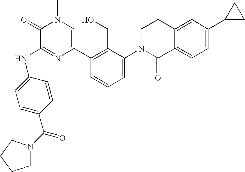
N(C1=NC(C2=C(CO)C(N3C(=O)C4=CC=C(C5CC5)C=C4CC3)=CC=C2)=CN(C)C1=O)C1=CC=C(C(N2CCCC2)=O)C=C1
